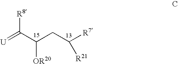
[R8]C(C(CC([R7])[R21])[OR20])=[U]
